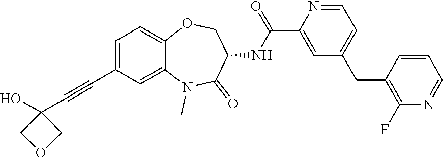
C1=C(C#CC2(O)COC2)C=C2C(=C1)OCC(NC(C1=CC(CC3=C(F)N=CC=C3)=CC=N1)=O)C(=O)N2C
